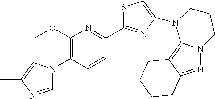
C1=NC(C)=CN1C1=C(OC)N=C(C2=NC(N3C4=C5C(=NN4CCC3)CCCC5)=CS2)C=C1
